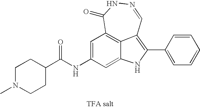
N1=CC2=C(C3=CC=CC=C3)NC3=CC(NC(C4CCN(C)CC4)=O)=CC(=C23)C(=O)N1
